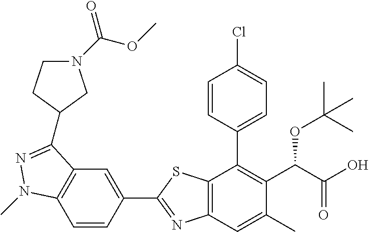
C1=CC(C2=NC3=C(S2)C(C2=CC=C(Cl)C=C2)=C(C(C(O)=O)OC(C)(C)C)C(C)=C3)=CC2=C1N(C)N=C2C1CCN(C(=O)OC)C1
